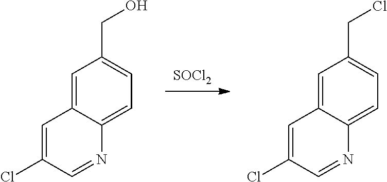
[SOCl2].C1=C2C(=CC=C1CO)N=CC(Cl)=C2.C1=C2C(=CC=C1CCl)N=CC(Cl)=C2
